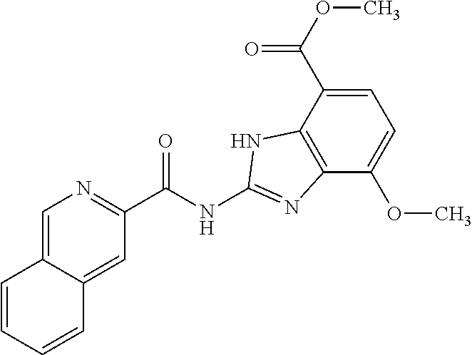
C12=CN=C(C(NC3=NC4=C(C(C(OC)=O)=CC=C4OC)N3)=O)C=C1C=CC=C2
